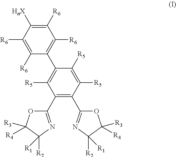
C1([R6])=C([HnX])C([R6])=C([R6])C(C2=C([R5])C(C3=NC([R2])([R1])C([R3])([R4])O3)=C(C3=NC([R2])([R1])C([R3])([R4])O3)C([R5])=C2[R5])=C1[R6]
